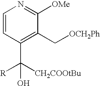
C1=CC(C([CH2COOtBu])([R])O)=C(C[OCH2Ph])C([OMe])=N1
